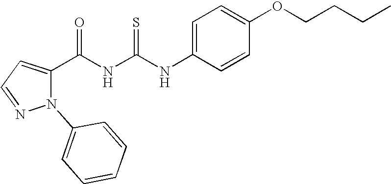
C(NC(NC1=CC=C(OCCCC)C=C1)=S)(=O)C1=CC=NN1C1=CC=CC=C1
